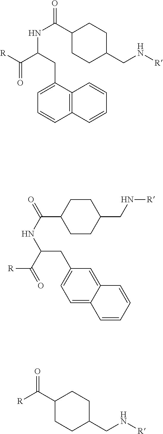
C1=CC2=C(C(CC(NC(=O)C3CCC(CN[R])CC3)C([R])=O)=C1)C=CC=C2.C(C1=CC=C2C(=C1)C=CC=C2)C(NC(=O)C1CCC(CN[R])CC1)C([R])=O.[R]C(=O)C1CCC(CN[R])CC1
